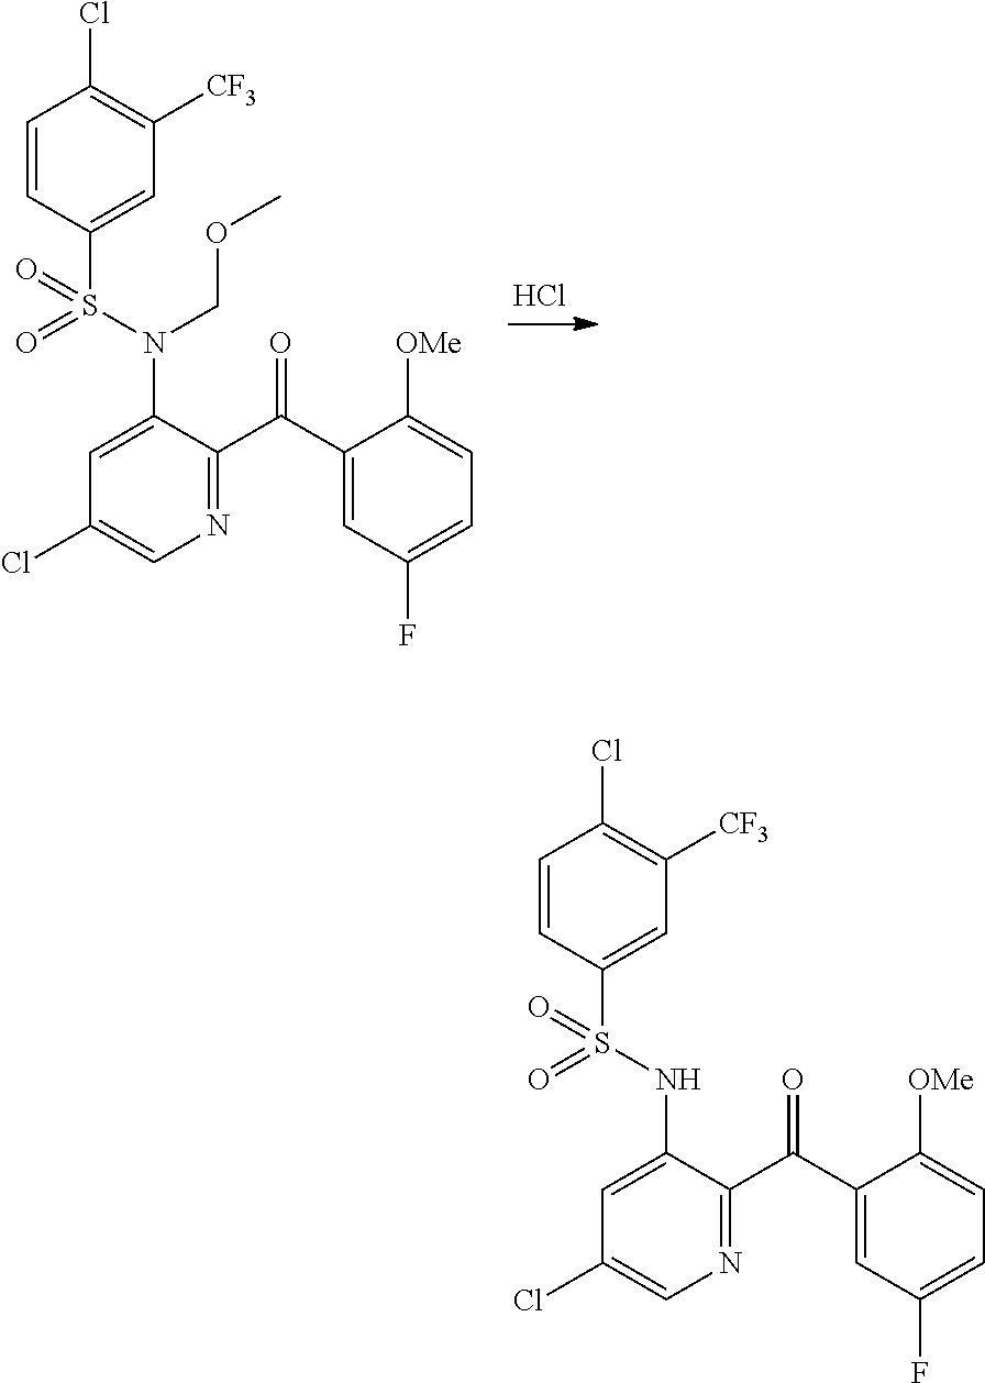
C1=CC(S(N(COC)C2=CC(Cl)=CN=C2C(C2=CC(F)=CC=C2[OMe])=O)(=O)=O)=CC([CF3])=C1Cl.Cl.C1=CC(S(NC2=CC(Cl)=CN=C2C(C2=CC(F)=CC=C2[OMe])=O)(=O)=O)=CC([CF3])=C1Cl
